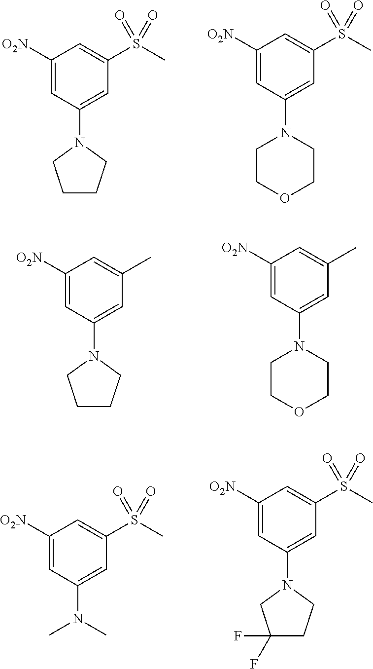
C1([O2N])=CC(N2CCCC2)=CC(S(=O)(=O)C)=C1.C1([O2N])=CC(N2CCOCC2)=CC(S(=O)(=O)C)=C1.C1([O2N])=CC(N2CCCC2)=CC(C)=C1.C1([O2N])=CC(N2CCOCC2)=CC(C)=C1.C1([O2N])=CC(N(C)C)=CC(S(=O)(=O)C)=C1.C1([O2N])=CC(N2CC(F)(F)CC2)=CC(S(=O)(=O)C)=C1
